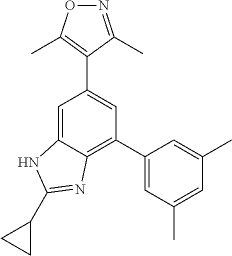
C1(C2=CC(C)=CC(C)=C2)=C2C(=CC(C3=C(C)ON=C3C)=C1)NC(C1CC1)=N2
